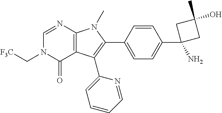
C12=C(C(C3=CC=CC=N3)=C(C3=CC=C(C4(N)CC(O)(C)C4)C=C3)N1C)C(=O)N(C[F3C])C=N2
